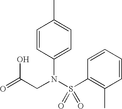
O=C(CN(S(C1=C(C)C=CC=C1)(=O)=O)C1=CC=C(C)C=C1)O
